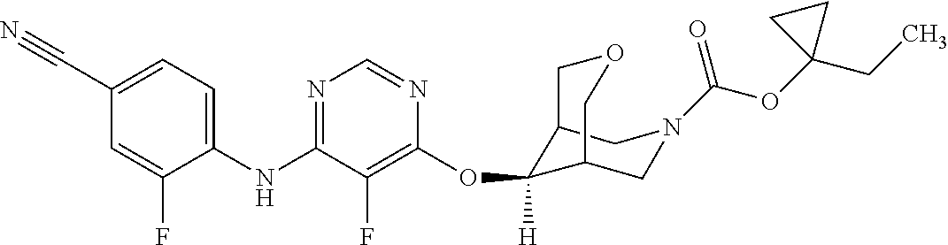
C1=C(C#N)C=C(F)C(NC2=NC=NC(OC3([H])C4CN(C(OC5(CC)CC5)=O)CC3COC4)=C2F)=C1
